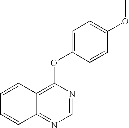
C12=NC=NC(OC3=CC=C(OC)C=C3)=C1C=CC=C2
